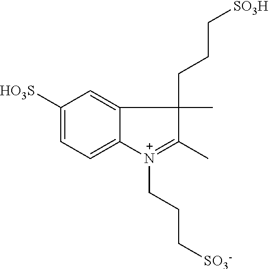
C1([HO3S])=CC=C2C(=C1)C(C)(CCC[SO3H])C(C)=[N+]2CCC[SO3-]
